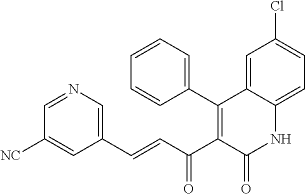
C1=NC=C(C=CC(C2=C(C3=CC=CC=C3)C3=CC(Cl)=CC=C3NC2=O)=O)C=C1[NC]
